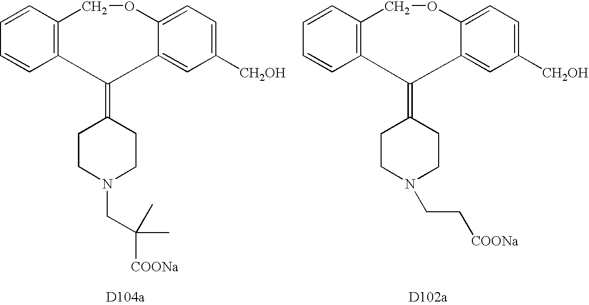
C12=C(C=CC=C1)C(=C1CCN(CC([COONa])(C)C)CC1)C1=CC([CH2OH])=CC=C1OC2.C12=C(C=CC=C1)C(=C1CCN(CC[COONa])CC1)C1=CC([CH2OH])=CC=C1OC2
